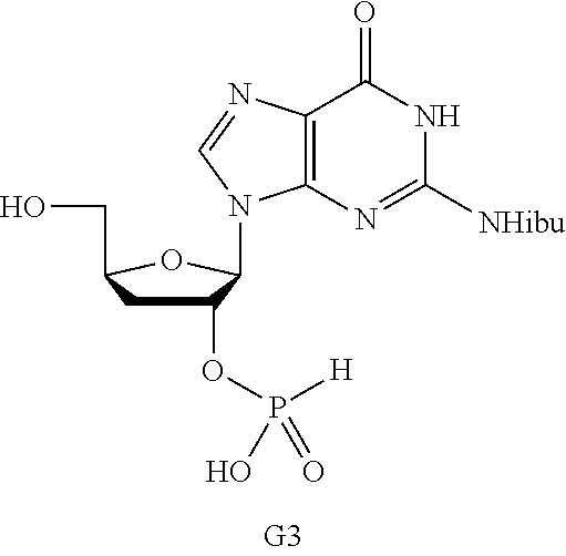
C1(OP([H])(=O)O)CC(CO)OC1N1C2=C(C(=O)NC([NHibu])=N2)N=C1
